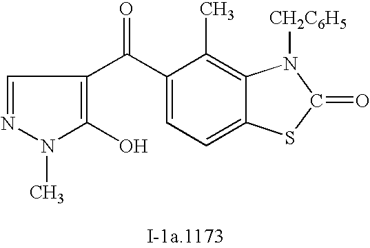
C1=NN(C)C(O)=C1C(C1=CC=C2C(=C1C)N([CH2C6H5])C(=O)S2)=O
